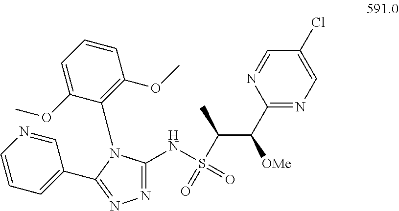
C1=CC=C(C2=NN=C(NS(C(C(C3=NC=C(Cl)C=N3)[OMe])C)(=O)=O)N2C2=C(OC)C=CC=C2OC)C=N1
